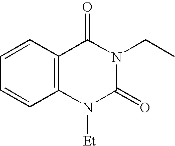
C1=CC2=C(C=C1)N([Et])C(=O)N(CC)C2=O
